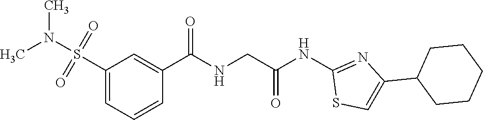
C1(S(N(C)C)(=O)=O)=CC=CC(C(=O)NCC(NC2=NC(C3CCCCC3)=CS2)=O)=C1
